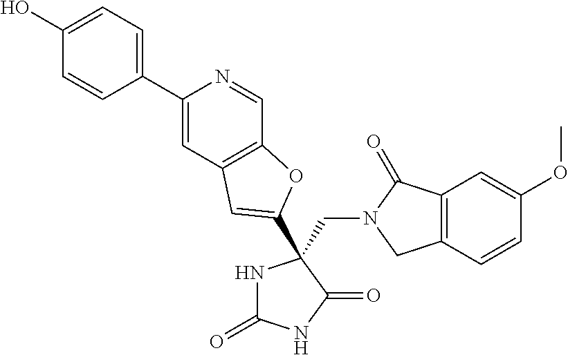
C(N1CC2=C(C1=O)C=C(OC)C=C2)C1(C2=CC3=C(C=NC(C4=CC=C(O)C=C4)=C3)O2)NC(=O)NC1=O
